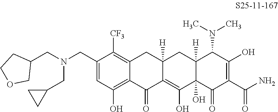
C1(CN(CC2CCOC2)CC2CC2)=CC(O)=C2C(=C1[CF3])CC1([H])C(=C(O)C3(O)C([H])(C1)C(N(C)C)C(O)=C(C(N)=O)C3=O)C2=O
